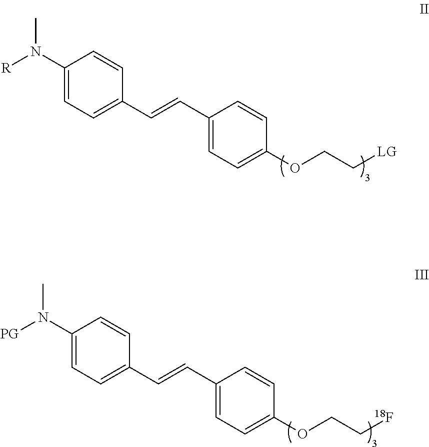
C1(N([R])C)=CC=C(C=CC2=CC=C(OCC[LG])C=C2)C=C1.C1(N([PG])C)=CC=C(C=CC2=CC=C(OCC[18F])C=C2)C=C1
